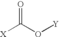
[X]C(O[Y])=O
